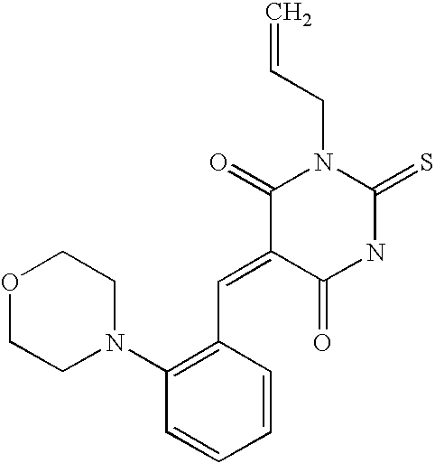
C1(C=C2C(=O)NC(=S)N(CC=C)C2=O)=C(N2CCOCC2)C=CC=C1
